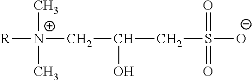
C([N+]([R])(C)C)C(CS([O-])(=O)=O)O
